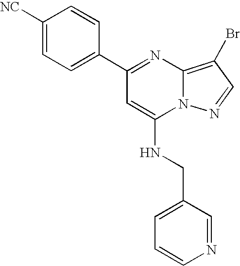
C1(C2=CC=C([NC])C=C2)=NC2=C(Br)C=NN2C(NCC2=CC=CN=C2)=C1
